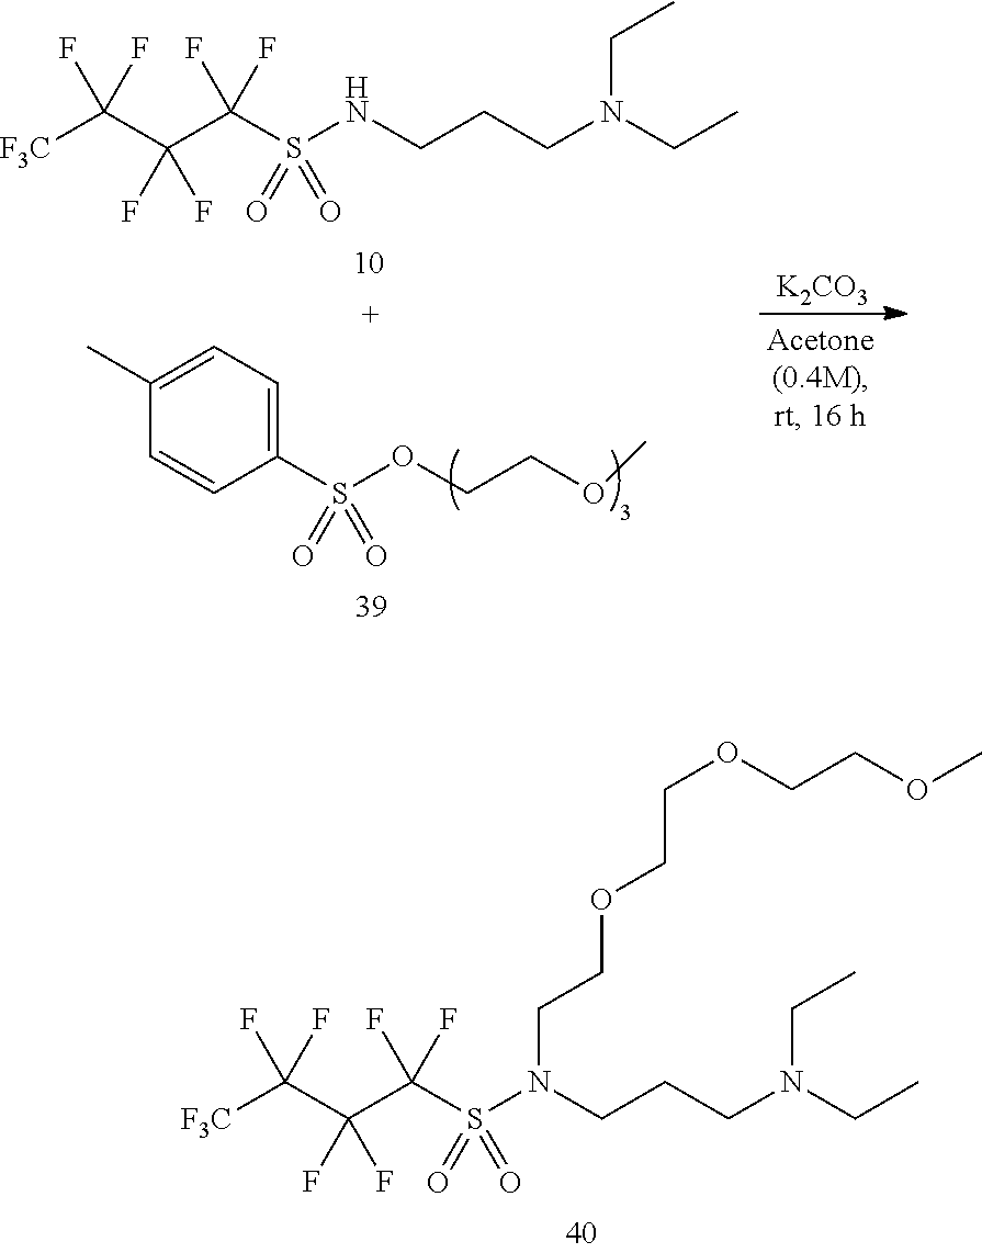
[F3C]C(C(C(S(NCCCN(CC)CC)(=O)=O)(F)F)(F)F)(F)F.C1(S(OCCOC)(=O)=O)=CC=C(C)C=C1.[K2CO3].[F3C]C(C(C(S(N(CCCN(CC)CC)CCOCCOCCOC)(=O)=O)(F)F)(F)F)(F)F
